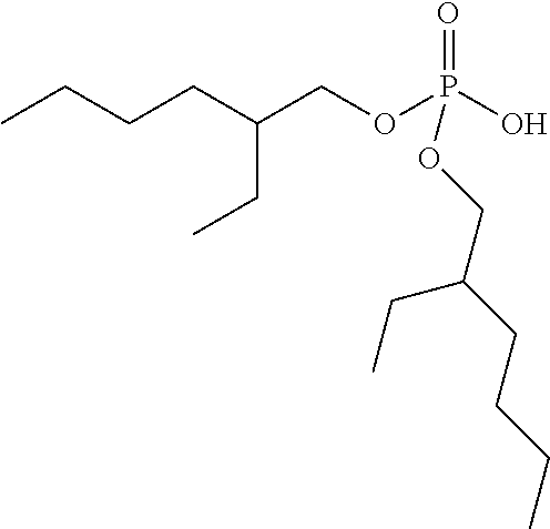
CCCCC(COP(O)(=O)OCC(CCCC)CC)CC
